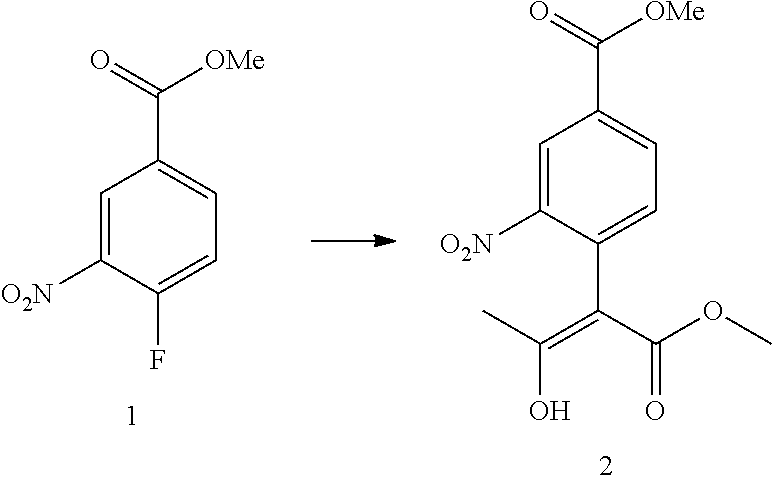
C1=C([O2N])C(F)=CC=C1C([OMe])=O.C1=C([O2N])C(C(=C(C)O)C(OC)=O)=CC=C1C([OMe])=O
